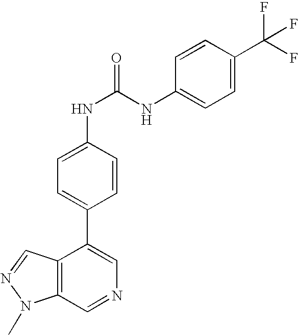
C12=C(C=NC=C1C1=CC=C(NC(=O)NC3=CC=C(C(F)(F)F)C=C3)C=C1)N(C)N=C2
